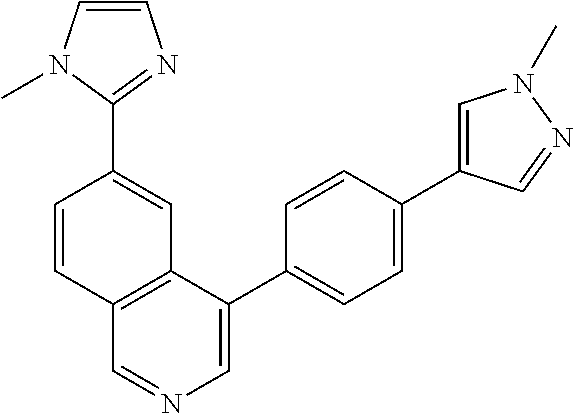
C1=CC(C2=NC=CN2C)=CC2=C1C=NC=C2C1=CC=C(C2=CN(C)N=C2)C=C1
